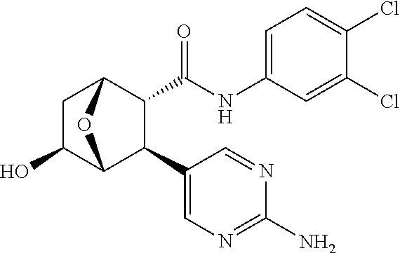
C1(N)=NC=C(C2C(C(NC3=CC=C(Cl)C(Cl)=C3)=O)C3CC(O)C2O3)C=N1
